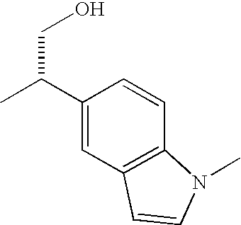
C1(C(C)CO)=CC2=C(C=C1)N(C)C=C2
